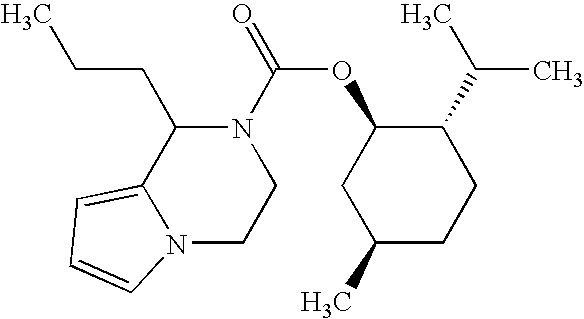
N12C(=CC=C1)C(CCC)N(C(=O)OC1CC(C)CCC1C(C)C)CC2
